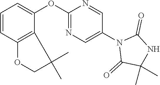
C1=CC2=C(C(OC3=NC=C(N4C(=O)C(C)(C)NC4=O)C=N3)=C1)C(C)(C)CO2
